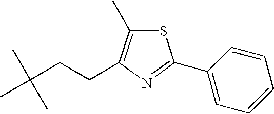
C(CC(C)(C)C)C1=C(C)SC(C2=CC=CC=C2)=N1
